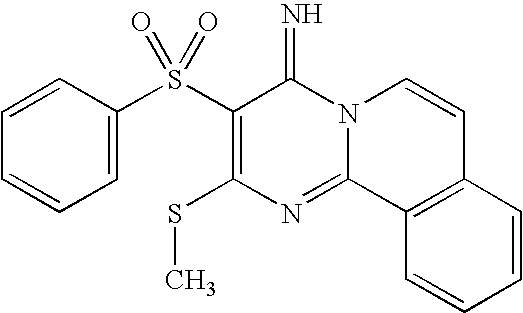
C1=CC=C(S(C2=C(SC)N=C3N(C2=N)C=CC2=C3C=CC=C2)(=O)=O)C=C1
